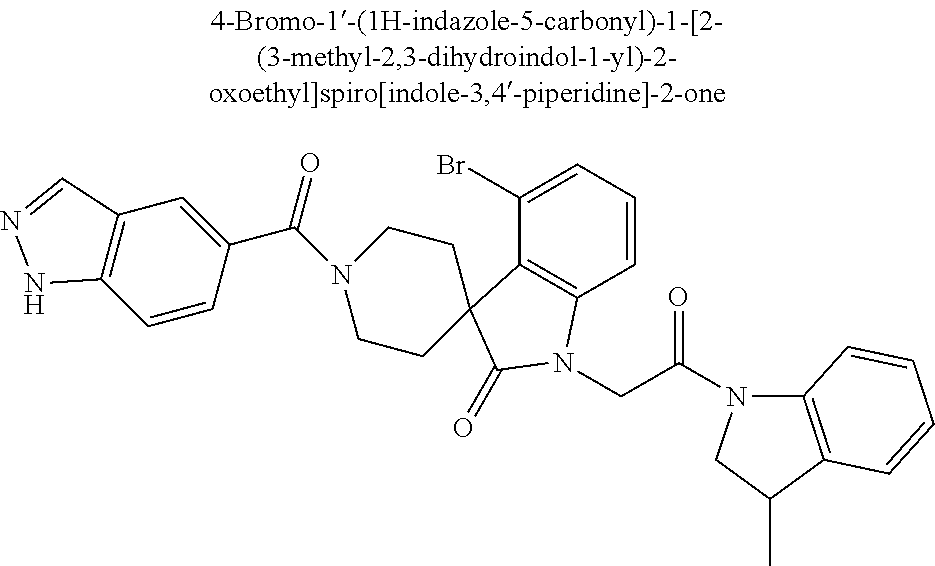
C1(Br)=CC=CC2=C1C1(C(=O)N2CC(N2C3=C(C(C)C2)C=CC=C3)=O)CCN(C(C2=CC3=C(C=C2)NN=C3)=O)CC1
